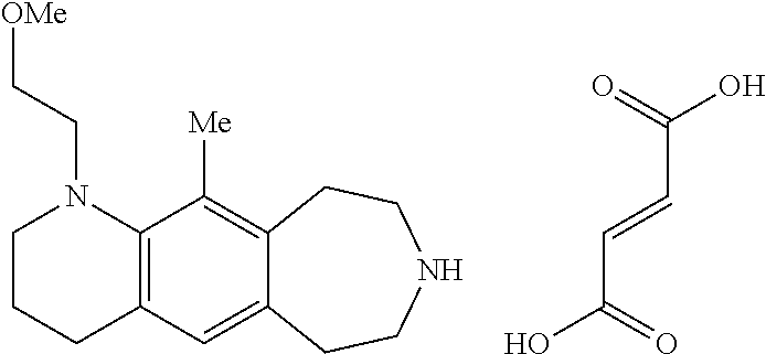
OC(=O)C=CC(O)=O.C1CCC2=C(N1CC[OMe])C([Me])=C1C(=C2)CCNCC1
